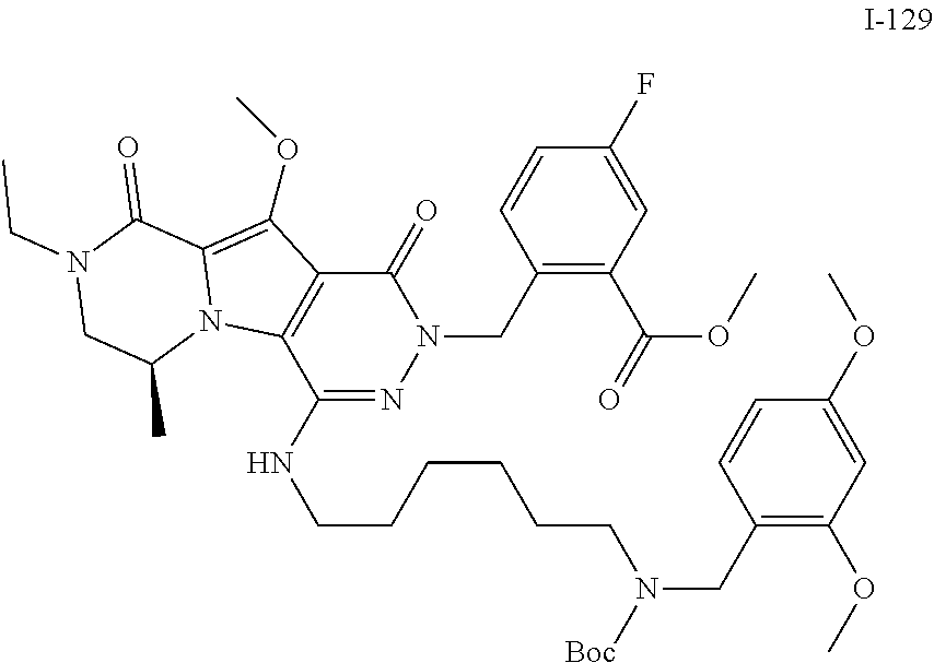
C1=CC(F)=CC(C(=O)OC)=C1CN1C(=O)C2=C(C(NCCCCCCN(CC3=C(OC)C=C(OC)C=C3)[Boc])=N1)N1C(=C2OC)C(=O)N(CC)CC1C
